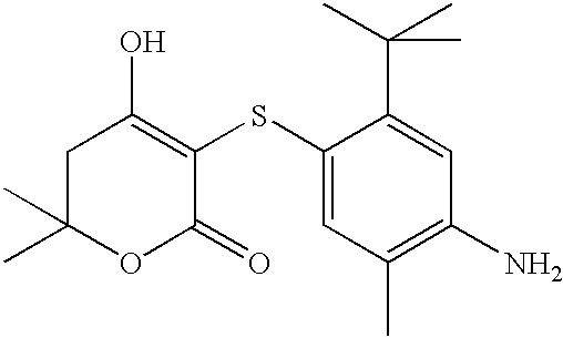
C1C(C)(C)OC(=O)C(SC2=CC(C)=C(N)C=C2C(C)(C)C)=C1O
